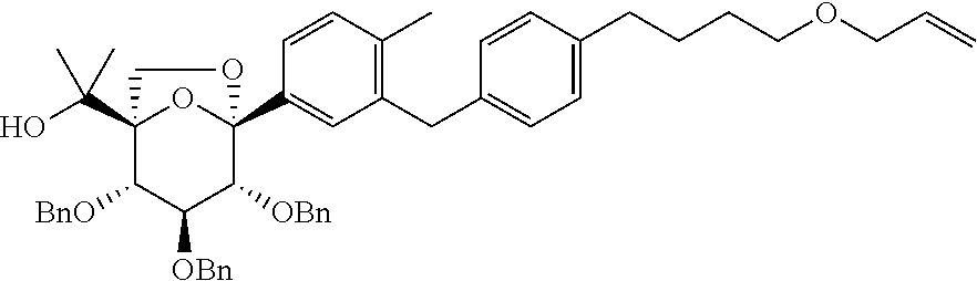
C(=C)COCCCCC1=CC=C(CC2=C(C)C=CC(C34OC(C(O)(C)C)(C([BnO])C([OBn])C3[OBn])CO4)=C2)C=C1
